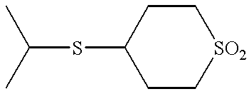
C(SC1CC[SO2]CC1)(C)C
